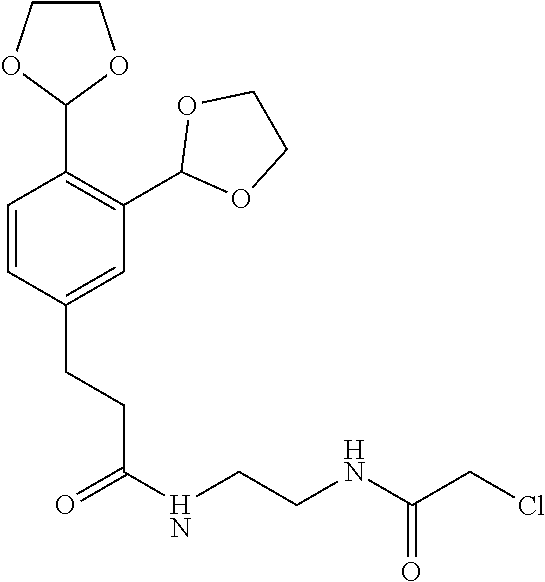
C1=CC(CCC(=O)NCCNC(CCl)=O)=CC(C2OCCO2)=C1C1OCCO1
